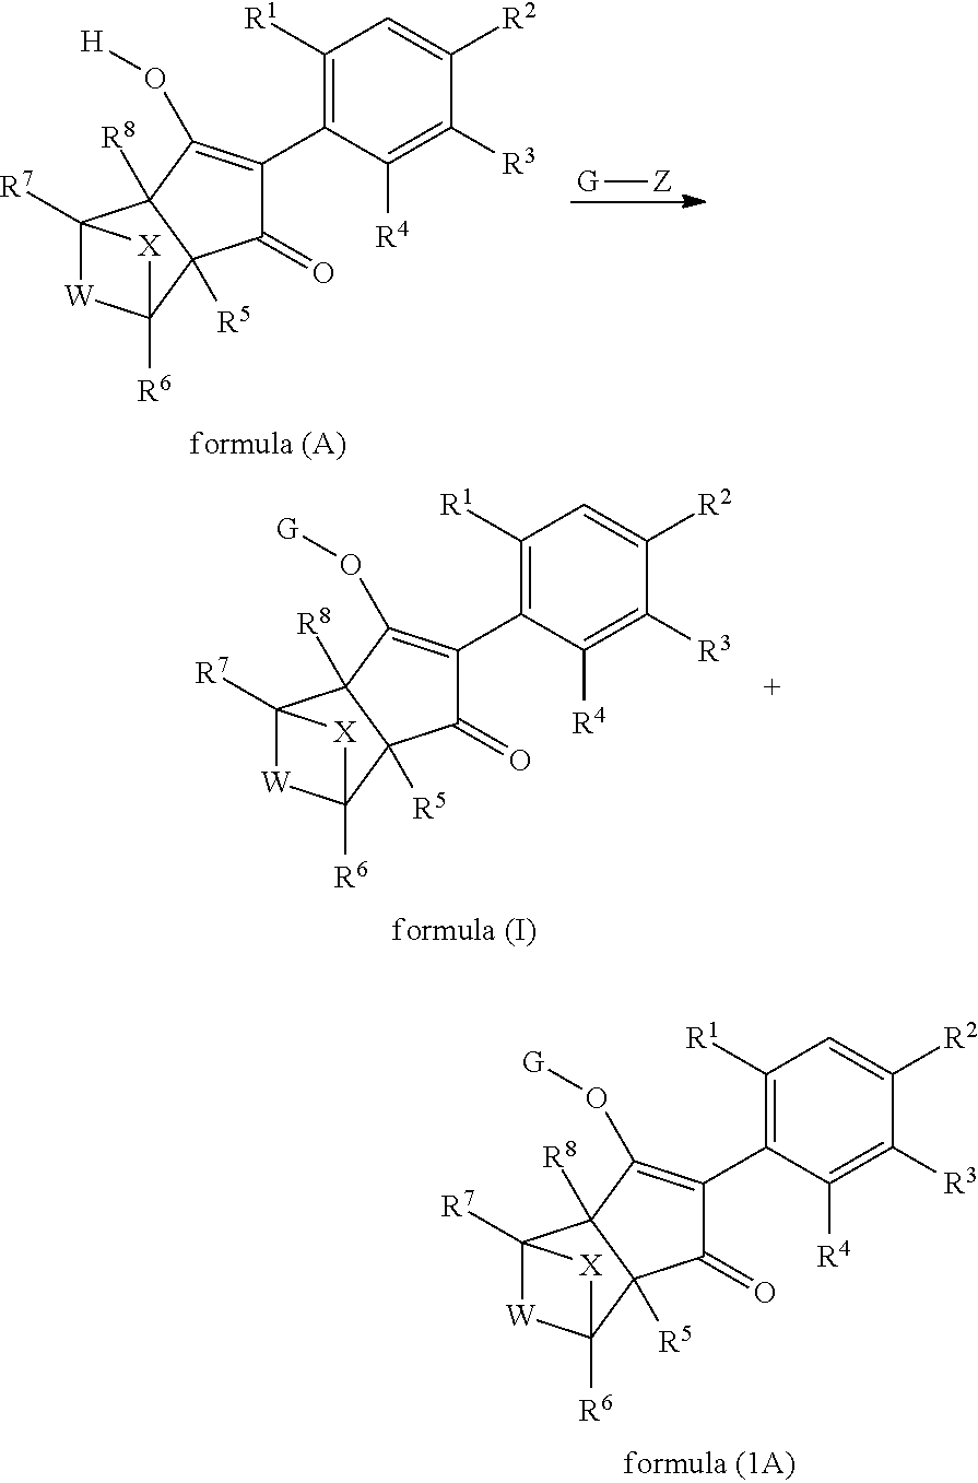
[G][Z].C1([R1])=C(C2=C(O[H])C3([R8])C([R5])(C2=O)C2([R6])[W]C3([R7])[X]2)C([R4])=C([R3])C([R2])=C1.C1([R1])=C(C2=C(O[G])C3([R8])C([R5])(C2=O)C2([R6])[W]C3([R7])[X]2)C([R4])=C([R3])C([R2])=C1.C1([R1])=C(C2=C(O[G])C3([R8])C([R5])(C2=O)C2([R6])[W]C3([R7])[X]2)C([R4])=C([R3])C([R2])=C1
